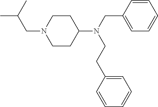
C(N1CCC(N(CC2=CC=CC=C2)CCC2=CC=CC=C2)CC1)C(C)C
